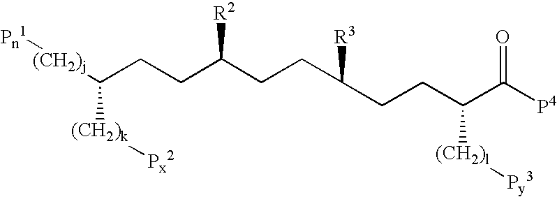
[(CH2)j](C(CCC(CCC(CCC(C([P4])=O)[(CH2)l][Py3])[R3])[R2])[(CH2)k][Px2])[Pn1]
